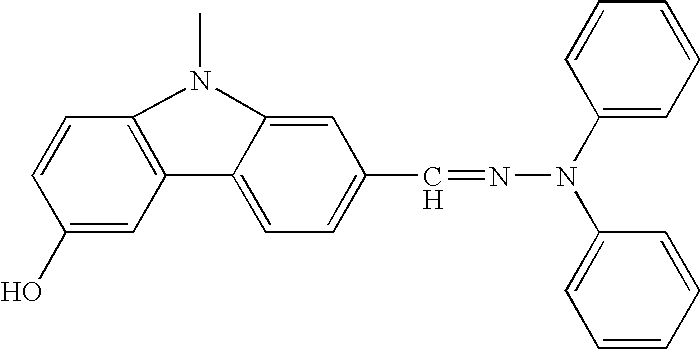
C1=CC2=C(C=C1O)C1=CC=C(C=NN(C3=CC=CC=C3)C3=CC=CC=C3)C=C1N2C
